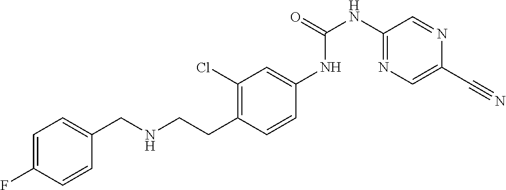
C1=C(F)C=CC(CNCCC2=C(Cl)C=C(NC(NC3=NC=C(C#N)N=C3)=O)C=C2)=C1
